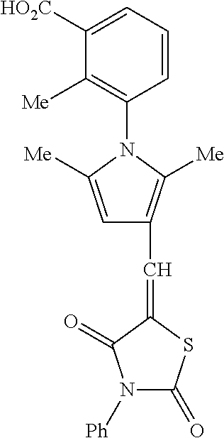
C1([HO2C])=CC=CC(N2C([Me])=CC(C=C3SC(=O)N([Ph])C3=O)=C2[Me])=C1[Me]
